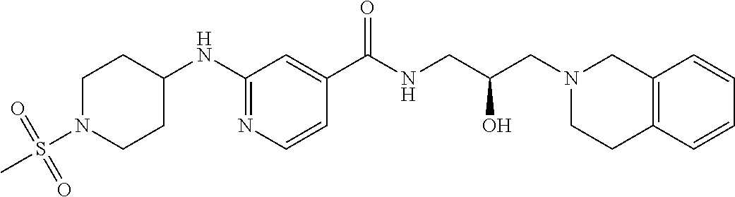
C1(NC2CCN(S(C)(=O)=O)CC2)=NC=CC(C(NCC(CN2CCC3=C(C2)C=CC=C3)O)=O)=C1
